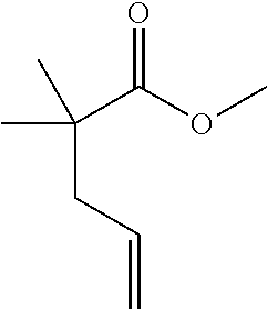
C(C(OC)=O)(C)(CC=C)C
